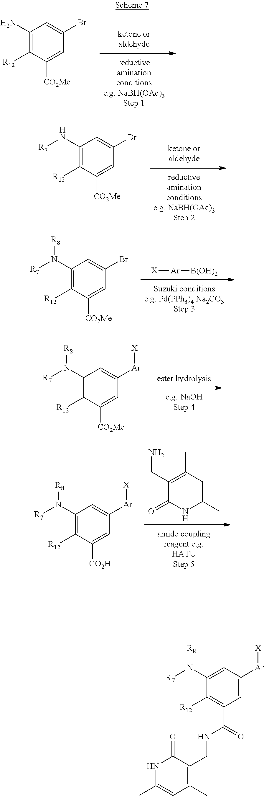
C1(N)=C([R12])C([CO2Me])=CC(Br)=C1.[X][Ar][B(OH)2].C1(N([R7])[R8])=C([R12])C([CO2Me])=CC(Br)=C1.[Ar]([X])C1=CC(N([R7])[R8])=C([R12])C([CO2Me])=C1.C1(CN)=C(C)C=C(C)NC1=O.[Ar]([X])C1=CC(N([R7])[R8])=C([R12])C([CO2H])=C1.C1(N[R7])=C([R12])C([CO2Me])=CC(Br)=C1.[Ar]([X])C1=CC(C(NCC2=C(C)C=C(C)NC2=O)=O)=C([R12])C(N([R7])[R8])=C1
